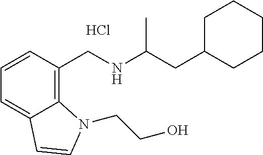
C12=CC=CC(CNC(CC3CCCCC3)C)=C1N(CCO)C=C2.Cl
